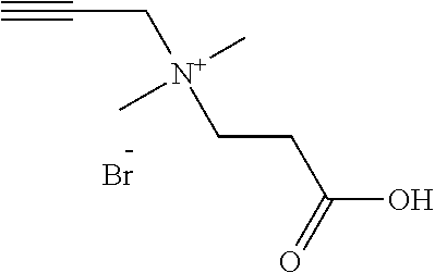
C#CC[N+](CCC(O)=O)(C)C.Br
